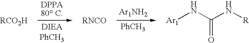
[Ar1NH2].[PhCH3].[Ar1]NC(N[R])=O
